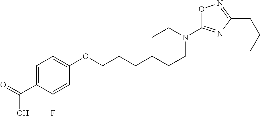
C1=C(C(=O)O)C(F)=CC(OCCCC2CCN(C3=NC(CCC)=NO3)CC2)=C1
